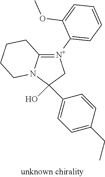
C1(O)(C2=CC=C(CC)C=C2)C[N+](C2=CC=CC=C2OC)=C2N1CCCC2
